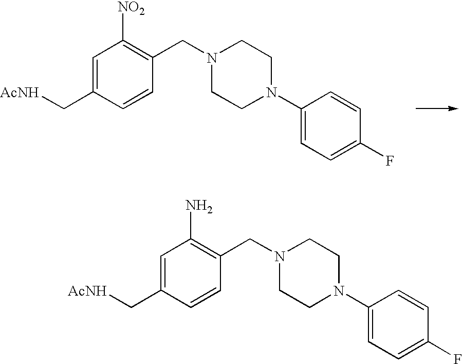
C1=C(C[AcNH])C=CC(CN2CCN(C3=CC=C(F)C=C3)CC2)=C1[NO2].C1=C(C[AcNH])C=CC(CN2CCN(C3=CC=C(F)C=C3)CC2)=C1N
